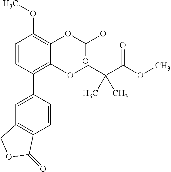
C1=CC(C2=CC3=C(C=C2)C(=O)OC3)=C(OCC(C(OC)=O)(C)C)C(OC(O)O)=C1OC
